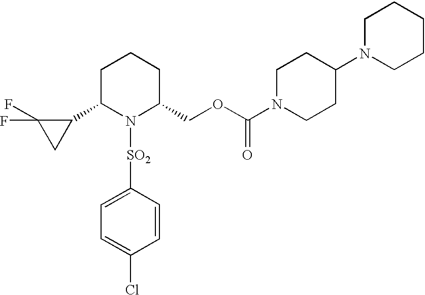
C1C(C2C(F)(F)C2)N([SO2]C2=CC=C(Cl)C=C2)C(COC(N2CCC(N3CCCCC3)CC2)=O)CC1
